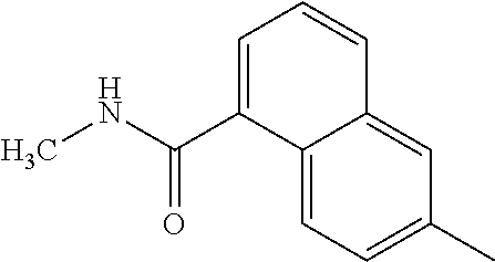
C12=CC=C(C)C=C1C=CC=C2C(NC)=O
